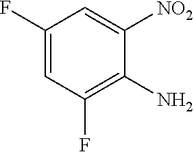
C1(F)=CC(F)=C(N)C([NO2])=C1
